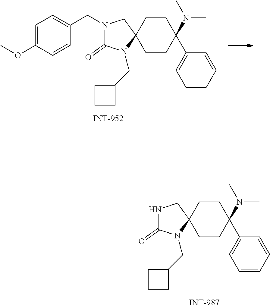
N1C(=O)N(CC2CCC2)C2(C1)CCC(N(C)C)(C1=CC=CC=C1)CC2.N1(CC2=CC=C(OC)C=C2)C(=O)N(CC2CCC2)C2(C1)CCC(N(C)C)(C1=CC=CC=C1)CC2
